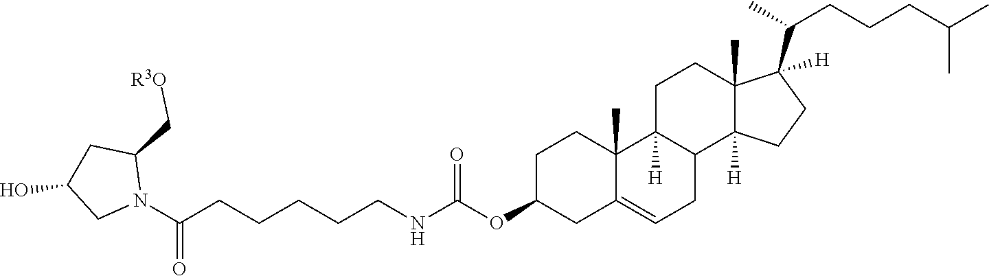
C1C(O)CN(C(=O)CCCCCNC(=O)OC2CC3=CCC4C([H])(C3(C)CC2)CCC2(C)C([H])(C(C)CCCC(C)C)CCC24[H])C1C[R3O]
